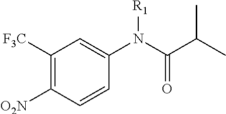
C1=C(N(C(C(C)C)=O)[R1])C=CC([O2N])=C1[F3C]
